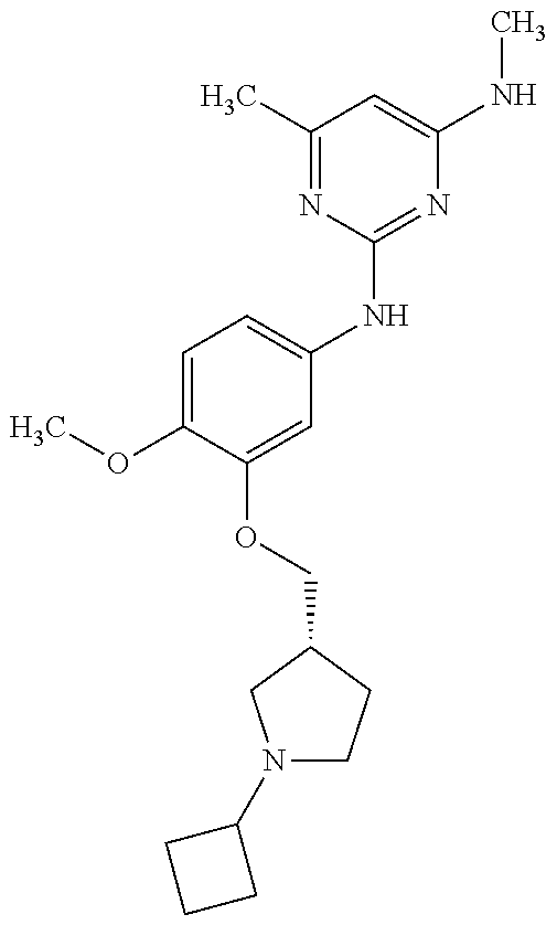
COC1=CC=C(NC2=NC(NC)=CC(C)=N2)C=C1OCC1CCN(C2CCC2)C1
